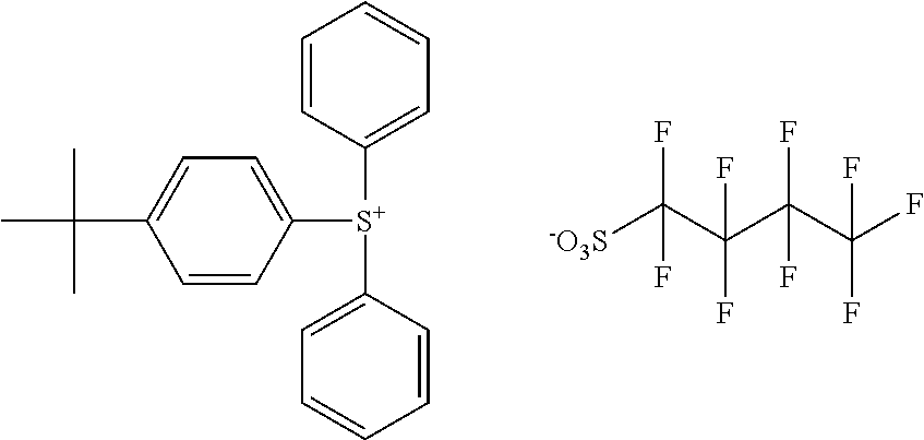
C1=C(C(C)(C)C)C=CC([S+](C2=CC=CC=C2)C2=CC=CC=C2)=C1.[-O3S]C(C(C(C(F)(F)F)(F)F)(F)F)(F)F
